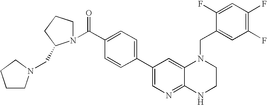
C1(C2=CN=C3C(=C2)N(CC2=CC(F)=C(F)C=C2F)CCN3)=CC=C(C(=O)N2CCCC2CN2CCCC2)C=C1
